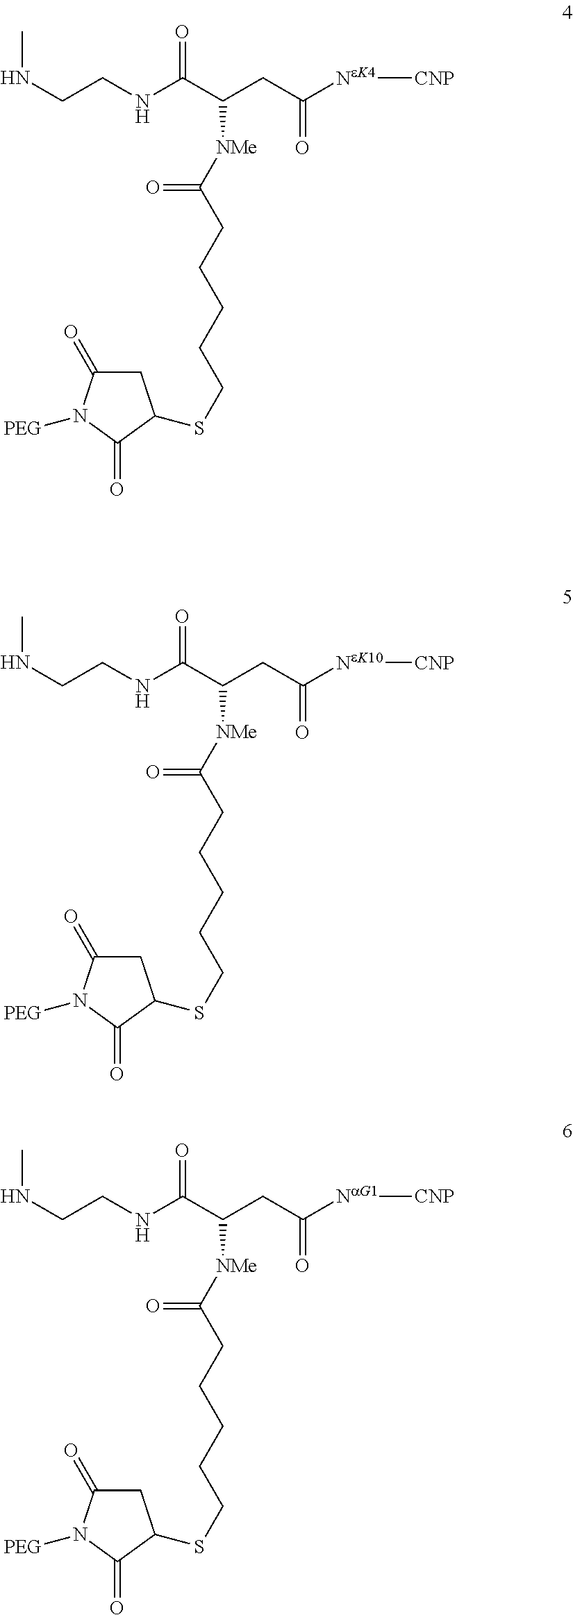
N(CCNC(C(CC([NeK4][CNP])=O)[NMe]C(CCCCCSC1CC(=O)N([PEG])C1=O)=O)=O)C.N(CCNC(C(CC([NeK10][CNP])=O)[NMe]C(CCCCCSC1CC(=O)N([PEG])C1=O)=O)=O)C.N(CCNC(C(CC([NaG1][CNP])=O)[NMe]C(CCCCCSC1CC(=O)N([PEG])C1=O)=O)=O)C
